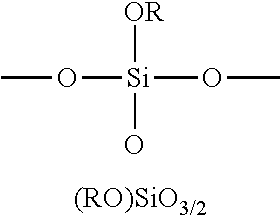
CO[Si](OC)(O)[OR]
